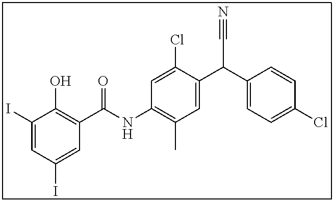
C1(I)=CC(I)=CC(C(NC2=C(C)C=C(C(C3=CC=C(Cl)C=C3)C#N)C(Cl)=C2)=O)=C1O
